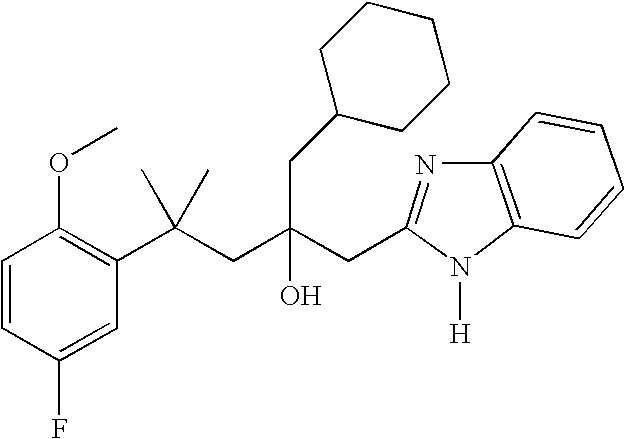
C1=CC(F)=CC(C(CC(CC2=NC3=C(N2[H])C=CC=C3)(O)CC2CCCCC2)(C)C)=C1OC
